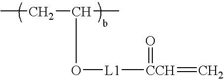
CCC(C)O[L1][CCH](=C)=O
